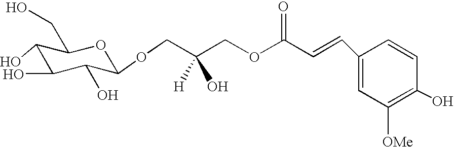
C1(O)C(O)C(O)C(OCC(COC(C=CC2=CC([OMe])=C(O)C=C2)=O)([H])O)OC1CO
